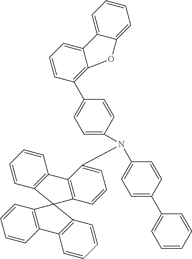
C1=CC2=C(C=C1)C1=C(C=CC=C1N(C1=CC=C(C3=CC=CC=C3)C=C1)C1=CC=C(C3=C4C(=CC=C3)C3=CC=CC=C3O4)C=C1)C21C2=C(C=CC=C2)C2=C1C=CC=C2
